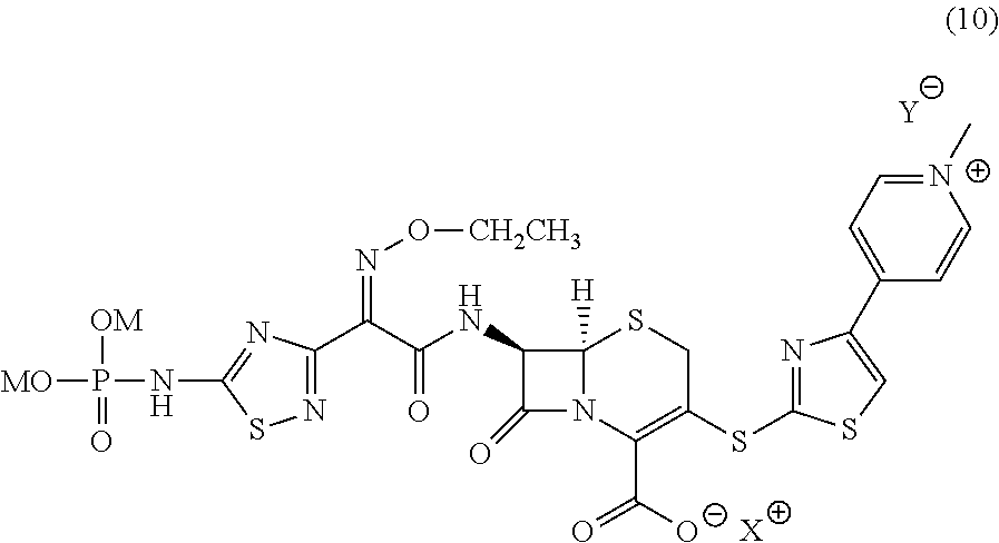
C1(NC(C(C2=NSC(NP([MO])([OM])=O)=N2)=NO[CH2CH3])=O)C(=O)N2C1([H])SCC(SC1=NC(C3=CC=[N+](C)C=C3)=CS1)=C2C([O-])=O.[Y].[X]
